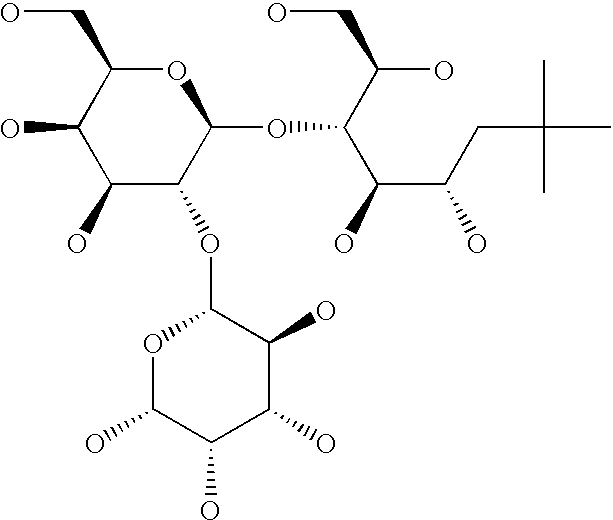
OC1C(O)C(OC2OC(O)C(O)C(O)C2O)C(OC(C(C(CC(C)(C)C)O)O)C(O)CO)OC1CO
